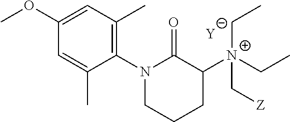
C1=C(C)C(N2C(=O)C([N+](C[Z])(CC)CC)CCC2)=C(C)C=C1OC.[Y]
